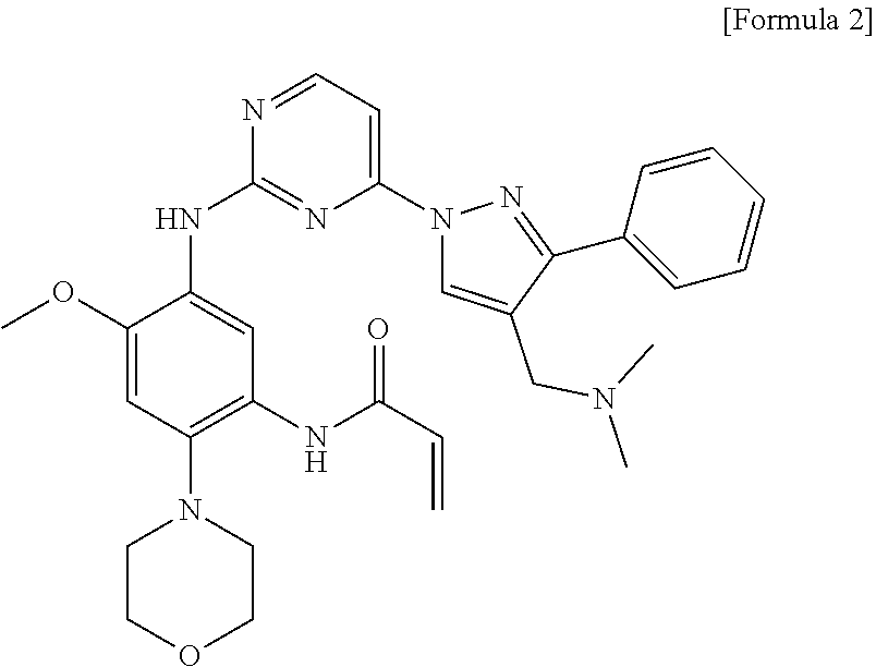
C1COCCN1C1=C(NC(=O)C=C)C=C(NC2=NC(N3C=C(CN(C)C)C(C4=CC=CC=C4)=N3)=CC=N2)C(OC)=C1
